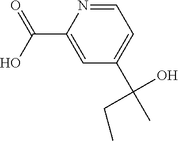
C1=NC(C(O)=O)=CC(C(CC)(O)C)=C1
